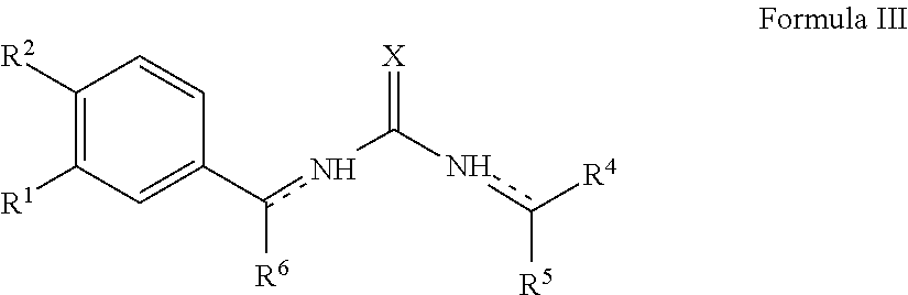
C1([R2])=C([R1])C=C(c(nC(=[X])nc([R4])[R5])[R6])C=C1
